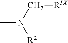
CN(C[RIX])[R2]
